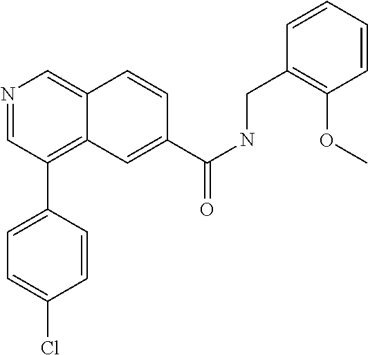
N1=CC(C2=CC=C(Cl)C=C2)=C2C(=C1)C=CC(C(NCC1=C(OC)C=CC=C1)=O)=C2
